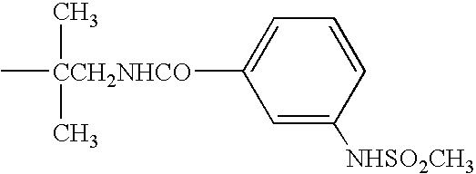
C[CCH2NHCO](C)(C)C1=CC=CC([NHSO2CH3])=C1
